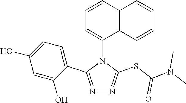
N1=C(C2=CC=C(O)C=C2O)N(C2=CC=CC3=C2C=CC=C3)C(SC(N(C)C)=O)=N1
